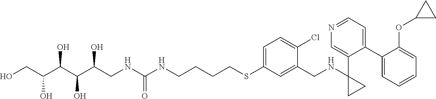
OCC(C(C(C(CNC(NCCCCSC1=CC=C(Cl)C(CNC2(C3=CN=CC=C3C3=CC=CC=C3OC3CC3)CC2)=C1)=O)O)O)O)O
